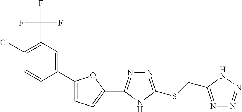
C1(C2=NN=C(SCC3=NN=NN3)N2)=CC=C(C2=CC(C(F)(F)F)=C(Cl)C=C2)O1
